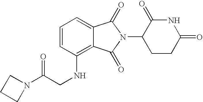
C(NC1=C2C(=CC=C1)C(=O)N(C1CCC(=O)NC1=O)C2=O)C(N1CCC1)=O
